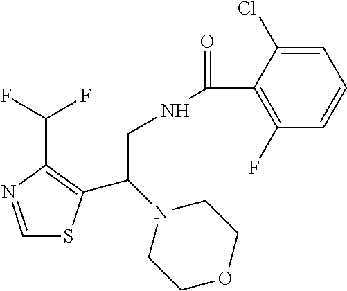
C1=NC(C(F)F)=C(C(N2CCOCC2)CNC(=O)C2=C(F)C=CC=C2Cl)S1
